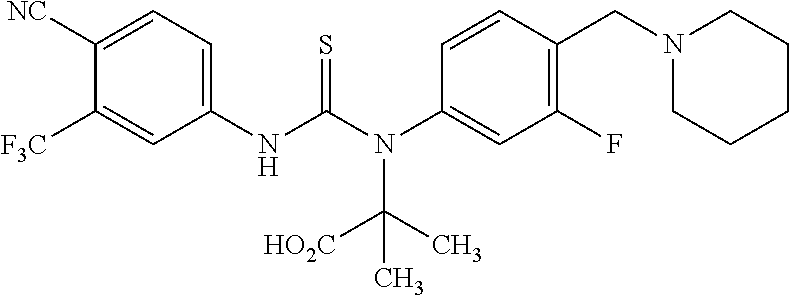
C1(NC(N(C2=CC(F)=C(CN3CCCCC3)C=C2)C([HO2C])(C)C)=S)=CC=C([NC])C([F3C])=C1
